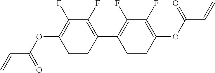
C(C=C)(OC1=C(F)C(F)=C(C2=C(F)C(F)=C(OC(C=C)=O)C=C2)C=C1)=O
